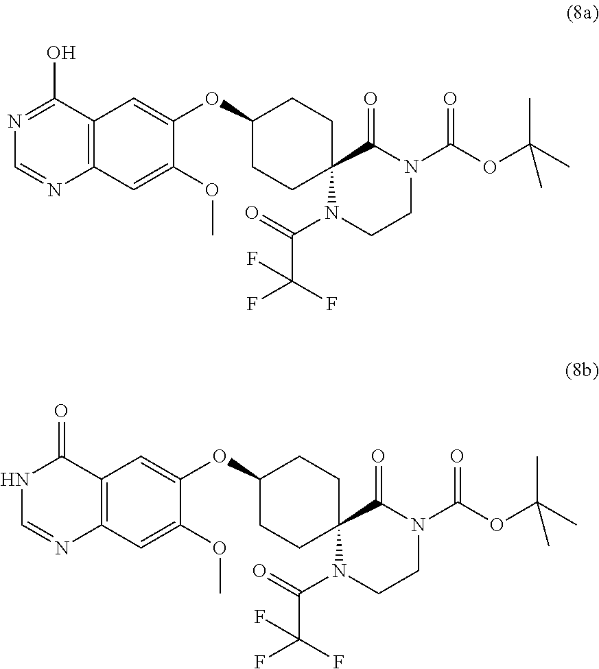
C12=C(C(O)=NC=N1)C=C(OC1CCC3(CC1)N(C(=O)C(F)(F)F)CCN(C(=O)OC(C)(C)C)C3=O)C(OC)=C2.C12=C(C(=O)NC=N1)C=C(OC1CCC3(CC1)N(C(=O)C(F)(F)F)CCN(C(=O)OC(C)(C)C)C3=O)C(OC)=C2
